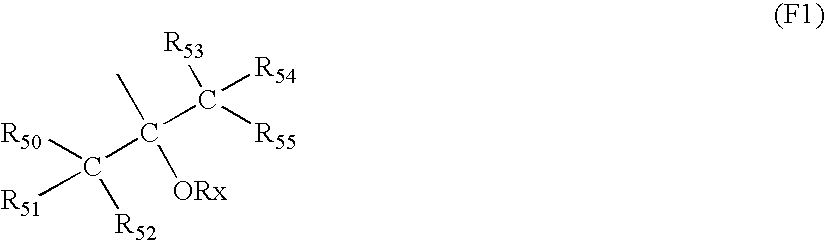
[R51]C([R52])(C(C)([ORx])C([R53])([R55])[R54])[R50]
